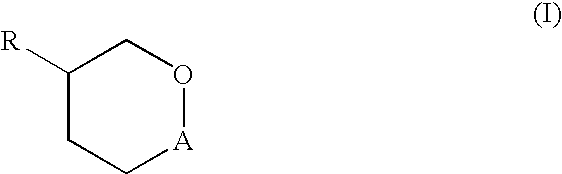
C1([R])CC[A]OC1
